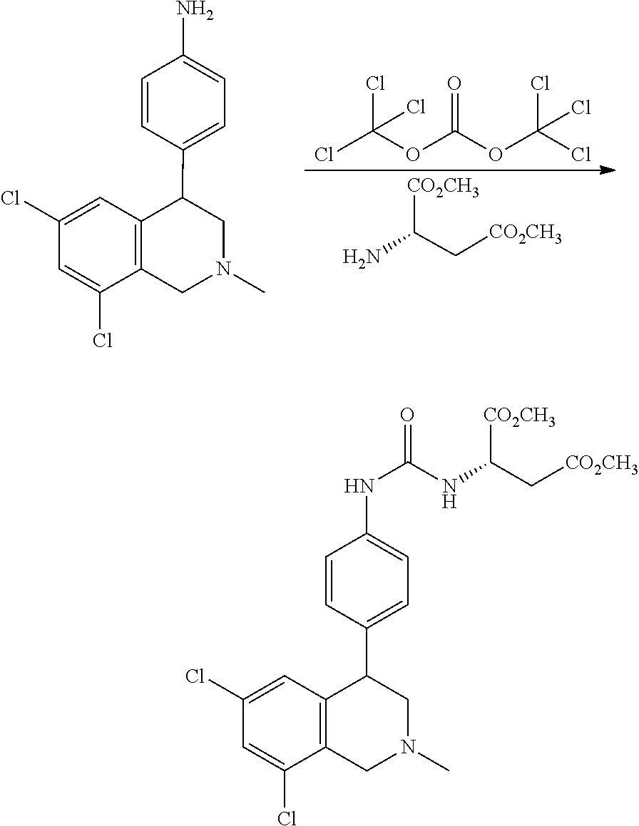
C1(Cl)=CC2=C(CN(C)CC2C2=CC=C(N)C=C2)C(Cl)=C1.ClC(OC(=O)OC(Cl)(Cl)Cl)(Cl)Cl.NC(C[CO2CH3])[CO2CH3].C1(Cl)=CC2=C(CN(C)CC2C2=CC=C(NC(=O)NC(C[CO2CH3])[CO2CH3])C=C2)C(Cl)=C1
